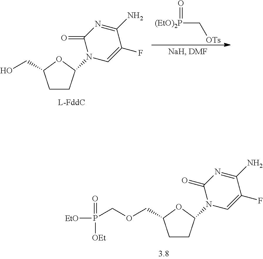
C1CC(N2C=C(F)C(N)=NC2=O)OC1COCP([EtO])(=O)[OEt].C1CC(N2C=C(F)C(N)=NC2=O)OC1CO.[(EtO)2P](C[OTs])=O
